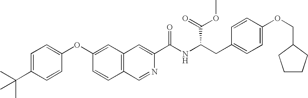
C1=C(C(C)(C)C)C=CC(OC2=CC3=C(C=C2)C=NC(C(NC(CC2=CC=C(OCC4CCCC4)C=C2)C(=O)OC)=O)=C3)=C1
